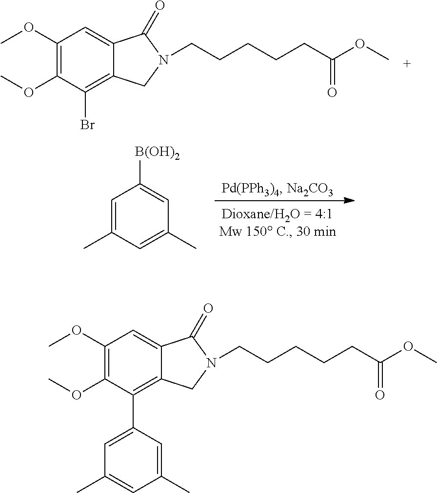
C(CCCCC(OC)=O)N1CC2=C(Br)C(OC)=C(OC)C=C2C1=O.C1=C(C)C=C(C)C=C1[B(OH)2].C(CCCCC(OC)=O)N1CC2=C(C3=CC(C)=CC(C)=C3)C(OC)=C(OC)C=C2C1=O
